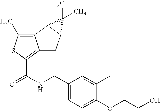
C12=C(C)SC(C(NCC3=CC=C(OCCO)C(C)=C3)=O)=C1CC1C2C1(C)C
